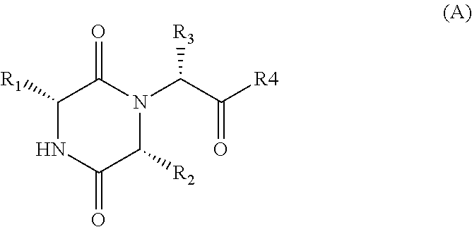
C1([R1])NC(=O)C([R2])N(C(C([R4])=O)[R3])C1=O
